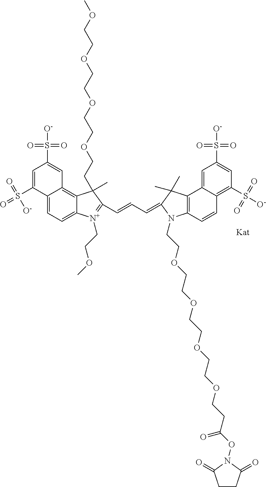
C1=C(S(=O)(=O)[O-])C2=CC=C3C(=C2C=C1S([O-])(=O)=O)C(CCOCCOCCOCCOC)(C)C(C=CC=C1C(C)(C)C2=C(N1CCOCCOCCOCCOCCC(ON1C(=O)CCC1=O)=O)C=CC1=C(S([O-])(=O)=O)C=C(S([O-])(=O)=O)C=C21)=[N+]3CCOC
